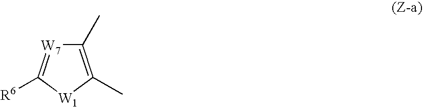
C1(C)=C(C)[W1]C([R6])=[W7]1
